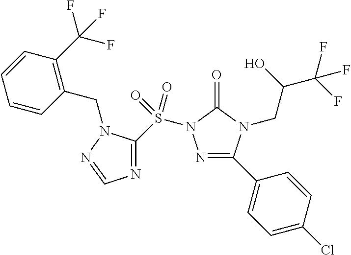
N1=C(C2=CC=C(Cl)C=C2)N(CC(C(F)(F)F)O)C(=O)N1S(C1=NC=NN1CC1=C(C(F)(F)F)C=CC=C1)(=O)=O
